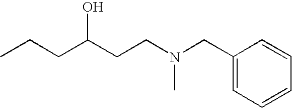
C1(CN(CCC(CCC)O)C)=CC=CC=C1
